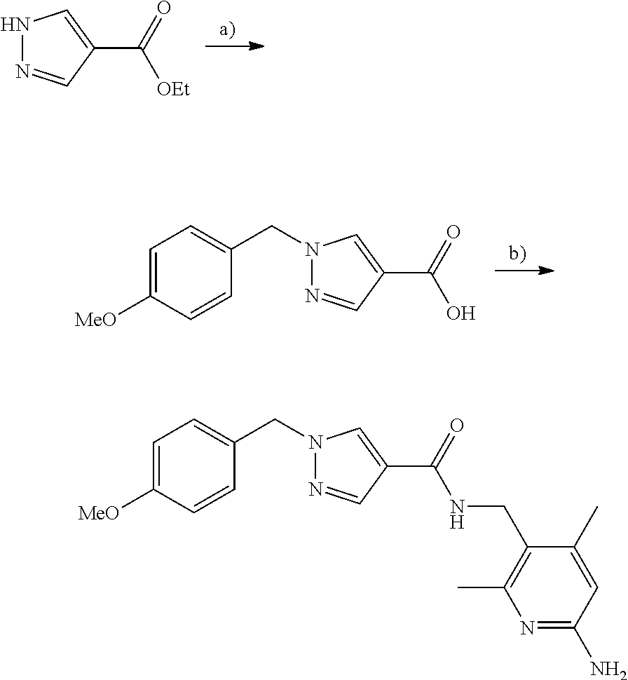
N1N=CC(C(=O)[OEt])=C1.N1(CC2=CC=C([MeO])C=C2)N=CC(C(=O)O)=C1.N1(CC2=CC=C([MeO])C=C2)N=CC(C(=O)NCC2=C(C)N=C(N)C=C2C)=C1
